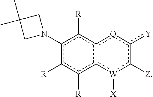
c1(N2CC(C)(C)C2)c([R])c([R])c2c(c1[R])[Q]c([Y])c([Z])[W]2[X]
